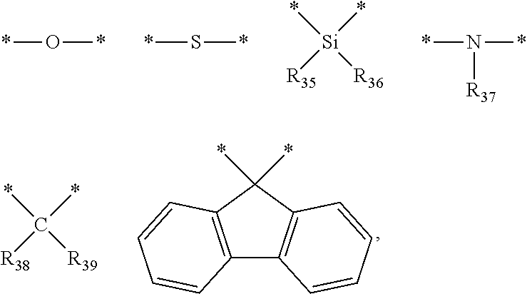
*O*.*S*.[Si](*)([R36])(*)[R35].N(*)(*)[R37].C12=C(C(*)(*)C3=C1C=CC=C3)C=CC=C2.C(*)([R39])(*)[R38]
